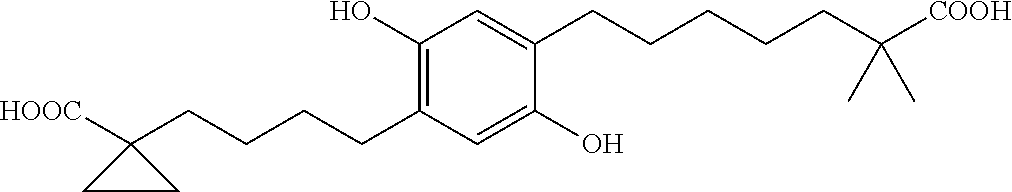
C1(CCCCC2([HOOC])CC2)=C(O)C=C(CCCCCC([COOH])(C)C)C(O)=C1
